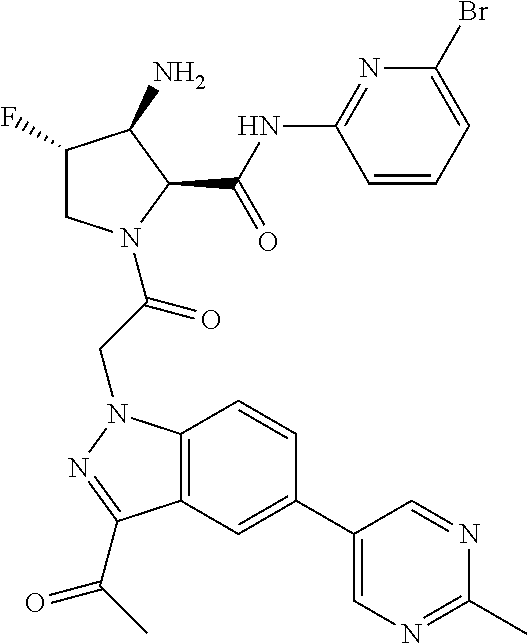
BrC1=CC=CC(NC(C2C(N)C(F)CN2C(CN2C3=C(C(C(C)=O)=N2)C=C(C2=CN=C(C)N=C2)C=C3)=O)=O)=N1
